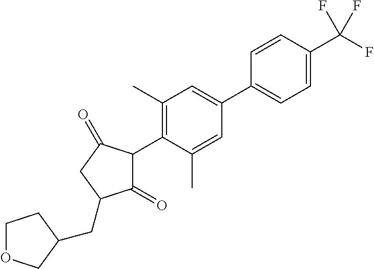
C1(=O)C(C2=C(C)C=C(C3=CC=C(C(F)(F)F)C=C3)C=C2C)C(=O)CC1CC1COCC1
